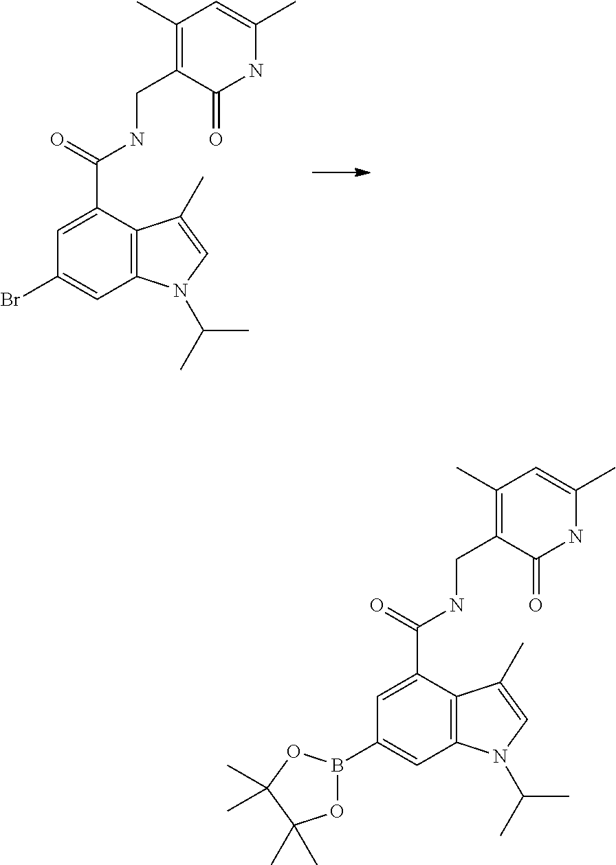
C1=C(C(=O)NCC2=C(C)C=C(C)NC2=O)C2=C(C=C1Br)N(C(C)C)C=C2C.C1=C(C(=O)NCC2=C(C)C=C(C)NC2=O)C2=C(C=C1B1OC(C)(C)C(C)(C)O1)N(C(C)C)C=C2C
